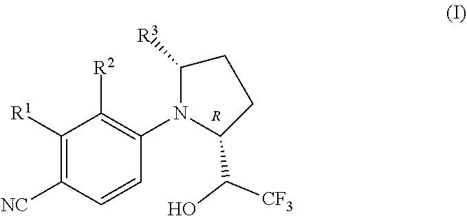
C1([R1])=C([NC])C=CC(N2C(C(O)[CF3])CCC2[R3])=C1[R2].[R]
